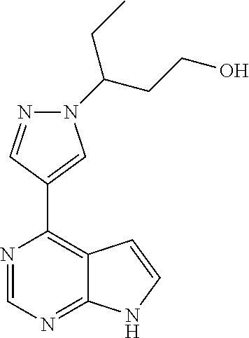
N1(C(CC)CCO)N=CC(C2=C3C(=NC=N2)NC=C3)=C1
